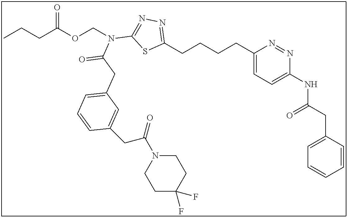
C1(CCCCC2=NN=C(N(COC(CCC)=O)C(CC3=CC=CC(CC(N4CCC(F)(F)CC4)=O)=C3)=O)S2)=CC=C(NC(CC2=CC=CC=C2)=O)N=N1
